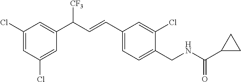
C1(Cl)=CC(Cl)=CC(C([CF3])C=CC2=CC=C(CNC(C3CC3)=O)C(Cl)=C2)=C1
